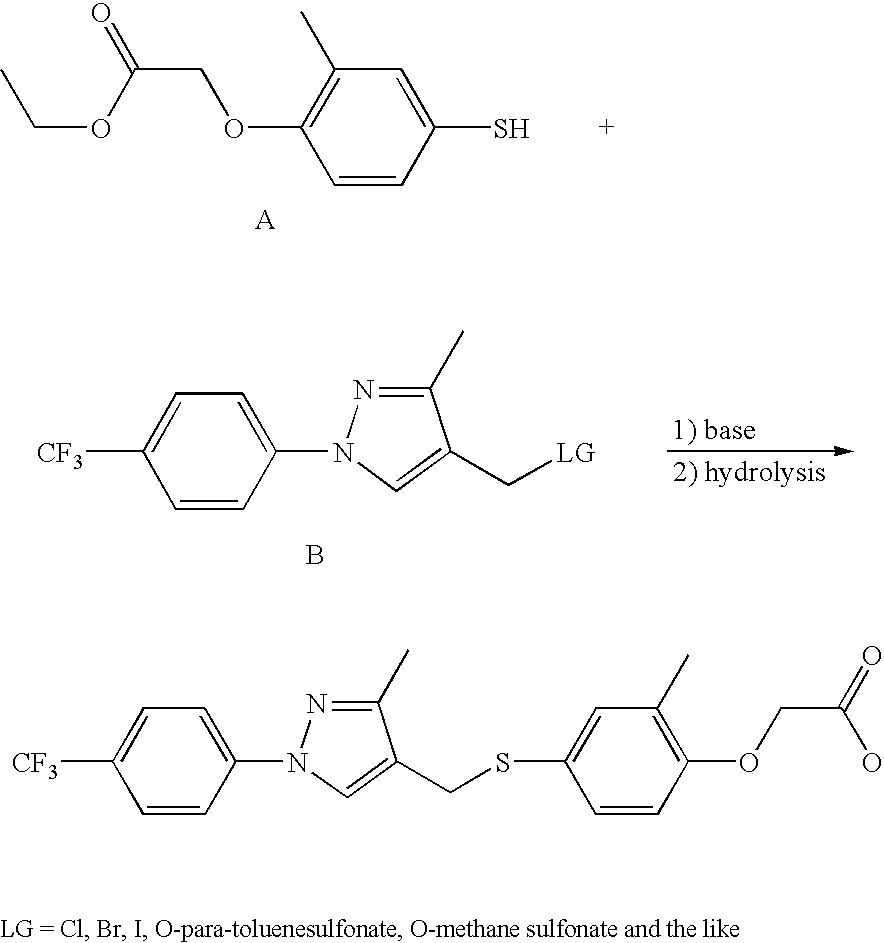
C1(S)=CC(C)=C(OCC(OCC)=O)C=C1.B.C1=C([CF3])C=CC(N2N=C(C)C(C[LG])=C2)=C1.C1=C([CF3])C=CC(N2N=C(C)C(CSC3=CC(C)=C(OCC(O)=O)C=C3)=C2)=C1
